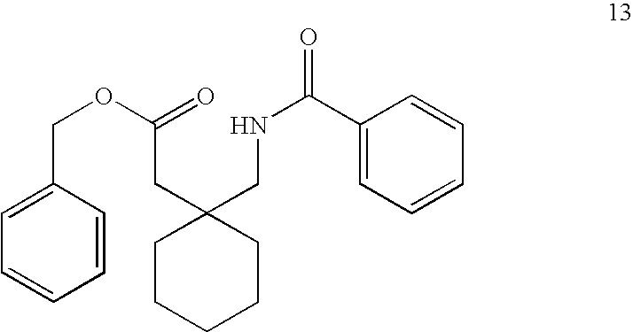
C1CCCCC1(CNC(C1=CC=CC=C1)=O)CC(OCC1=CC=CC=C1)=O
